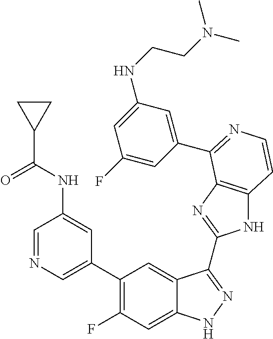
C1=C(C2=C(F)C=C3C(=C2)C(C2=NC4=C(N2)C=CN=C4C2=CC(NCCN(C)C)=CC(F)=C2)=NN3)C=C(NC(C2CC2)=O)C=N1
